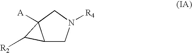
C12CN([R4])CC1([A])C2[R2]
